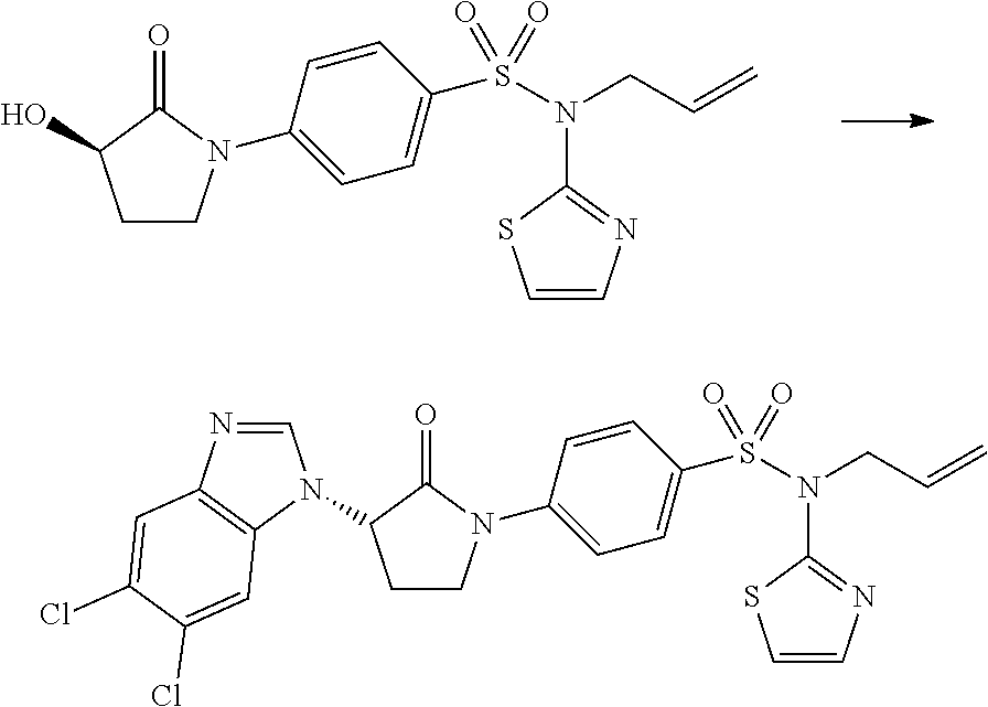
C1CN(C2=CC=C(S(N(C3=NC=CS3)CC=C)(=O)=O)C=C2)C(=O)C1O.C1CN(C2=CC=C(S(N(C3=NC=CS3)CC=C)(=O)=O)C=C2)C(=O)C1N1C=NC2=C1C=C(Cl)C(Cl)=C2
